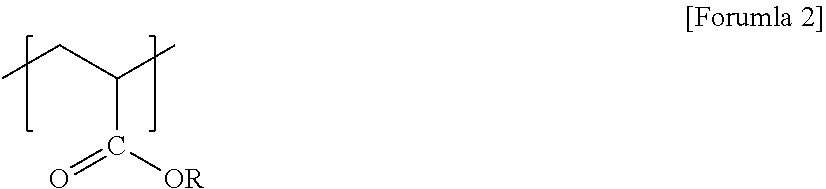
CCC(C)C([OR])=O
